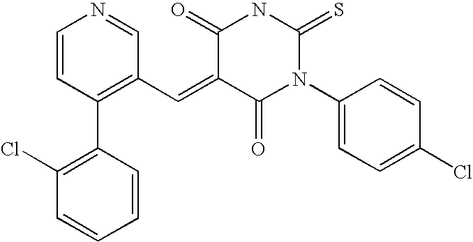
C1=CC(C2=C(Cl)C=CC=C2)=C(C=C2C(=O)N(C3=CC=C(Cl)C=C3)C(=S)NC2=O)C=N1
